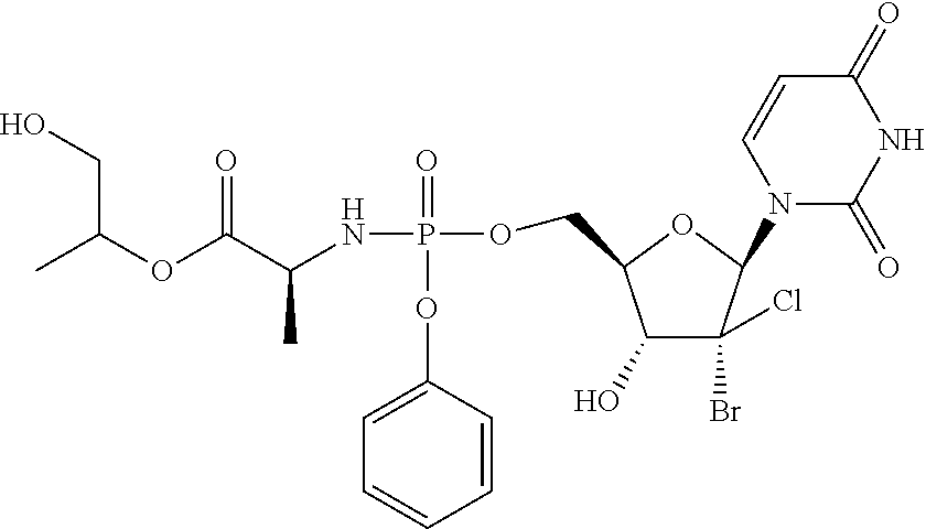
C1=CC(OP(NC(C(OC(C)CO)=O)C)(=O)OCC2C(O)C(Br)(Cl)C(N3C(=O)NC(=O)C=C3)O2)=CC=C1
